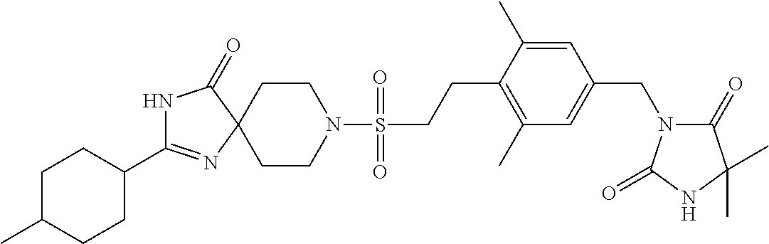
N1C(C2CCC(C)CC2)=NC2(C1=O)CCN(S(CCC1=C(C)C=C(CN3C(=O)C(C)(C)NC3=O)C=C1C)(=O)=O)CC2
